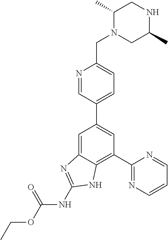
C1(C2=NC=CC=N2)=C2C(=CC(C3=CC=C(CN4CC(C)NCC4C)N=C3)=C1)N=C(NC(OCC)=O)N2
